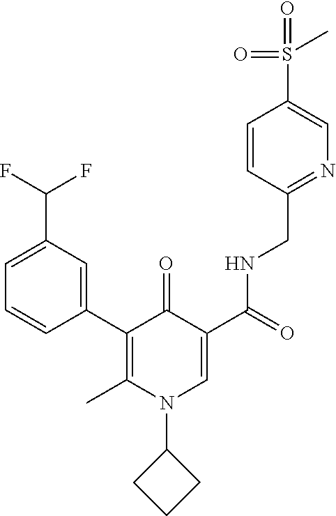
C1=CC(C2=C(C)N(C3CCC3)C=C(C(=O)NCC3=NC=C(S(C)(=O)=O)C=C3)C2=O)=CC(C(F)F)=C1
